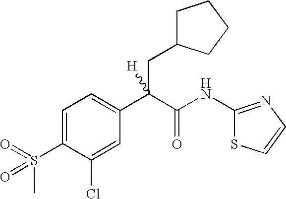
C1=C(Cl)C(S(=O)(=O)C)=CC=C1C(C(NC1=NC=CS1)=O)(CC1CCCC1)[H]
